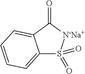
C12=CC=CC=C1C(=O)[N-Na+]S2(=O)=O
